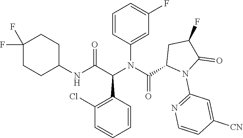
C1=CC(N(C(C2N(C3=NC=CC([CN])=C3)C(=O)C(F)C2)=O)C(C(NC2CCC(F)(F)CC2)=O)C2=C(Cl)C=CC=C2)=CC(F)=C1
